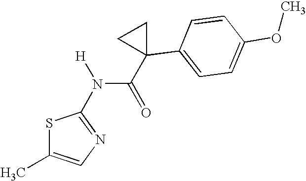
CC1=CN=C(N([H])C(=O)C2(C3=CC=C(OC)C=C3)CC2)S1
